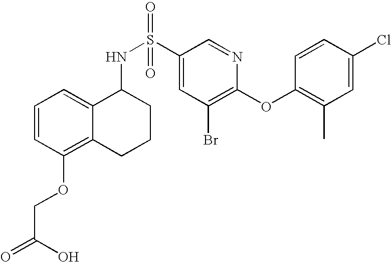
C1=CC(OCC(=O)O)=C2C(=C1)C(NS(C1=CC(Br)=C(OC3=C(C)C=C(Cl)C=C3)N=C1)(=O)=O)CCC2
